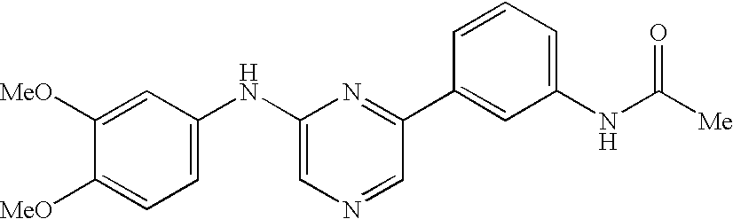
C1([MeO])=CC(NC2=CN=CC(C3=CC(NC([Me])=O)=CC=C3)=N2)=CC=C1[MeO]
